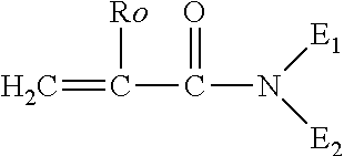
C(C(N([E2])[E1])=O)([Ro])=C
